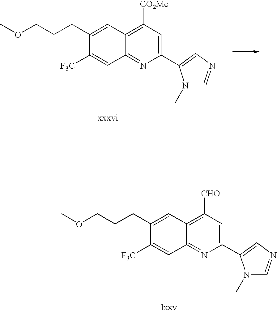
C1(CCCOC)=CC2=C([CO2Me])C=C(C3=CN=CN3C)N=C2C=C1[F3C].C1(CCCOC)=CC2=C([CHO])C=C(C3=CN=CN3C)N=C2C=C1[F3C]
